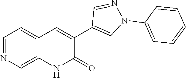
N1=CC=C2C(=C1)NC(=O)C(C1=CN(C3=CC=CC=C3)N=C1)=C2
